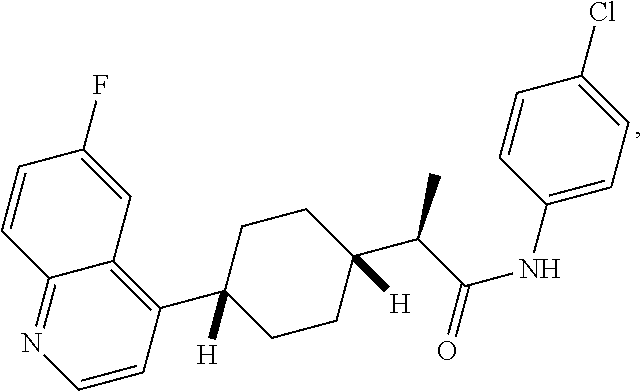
C1=CC(C2([H])CCC(C(C(=O)NC3=CC=C(Cl)C=C3)C)([H])CC2)=C2C(=N1)C=CC(F)=C2
